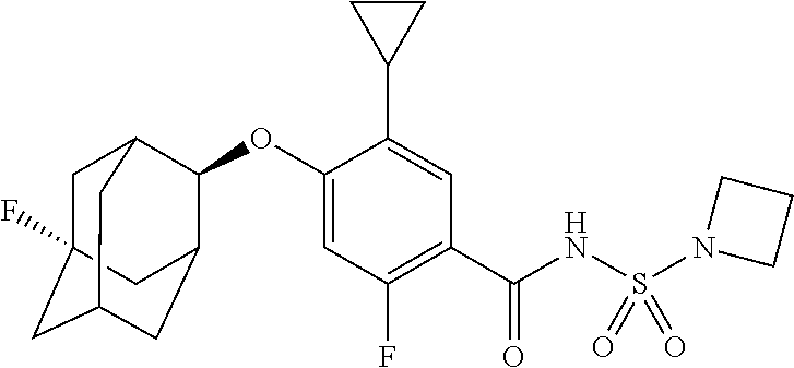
O(C1=CC(F)=C(C(NS(=O)(=O)N2CCC2)=O)C=C1C1CC1)C1C2CC3CC(F)(CC1C3)C2
